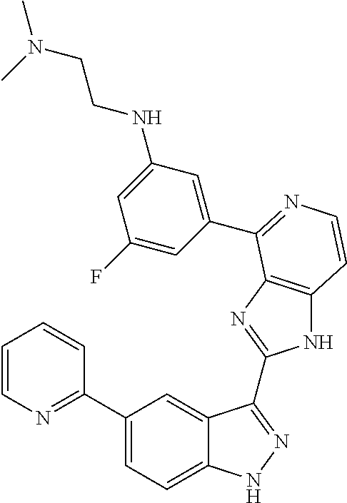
C1(C2=NC=CC=C2)=CC=C2C(=C1)C(C1=NC3=C(N1)C=CN=C3C1=CC(NCCN(C)C)=CC(F)=C1)=NN2
